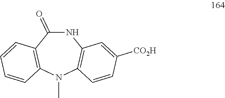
N1C(=O)C2=C(N(C)C3=C1C=C([CO2H])C=C3)C=CC=C2
